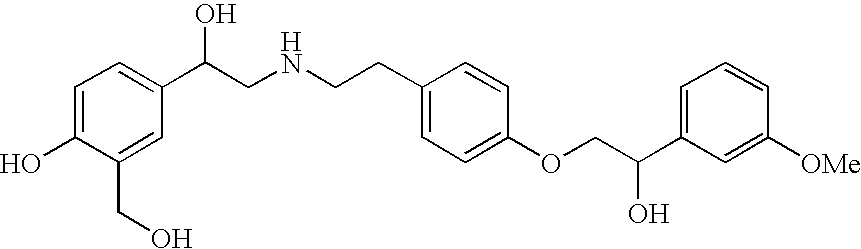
C1=C(O)C(CO)=CC(C(CNCCC2=CC=C(OCC(C3=CC=CC([OMe])=C3)O)C=C2)O)=C1
